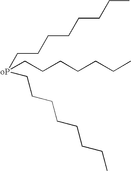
C(CCCCCCC)[oP](CCCCCCC)CCCCCCCC
